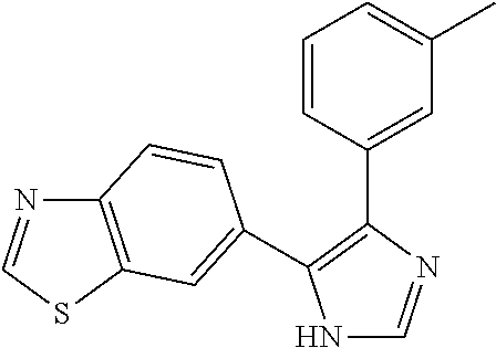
N1C=NC(C2=CC(C)=CC=C2)=C1C1=CC2=C(N=CS2)C=C1
